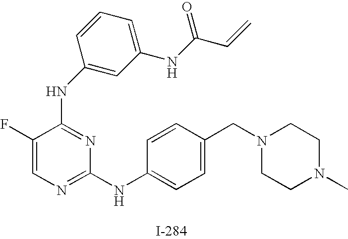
N(C1=NC(NC2=CC=C(CN3CCN(C)CC3)C=C2)=NC=C1F)C1=CC(NC(C=C)=O)=CC=C1
